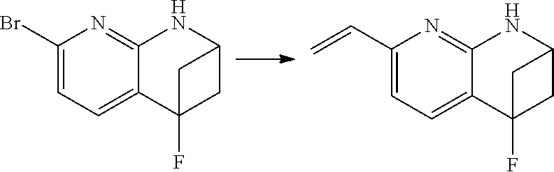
C1(C=C)=CC=C2C(=N1)NC1CC2(F)C1.C1(Br)=CC=C2C(=N1)NC1CC2(F)C1
